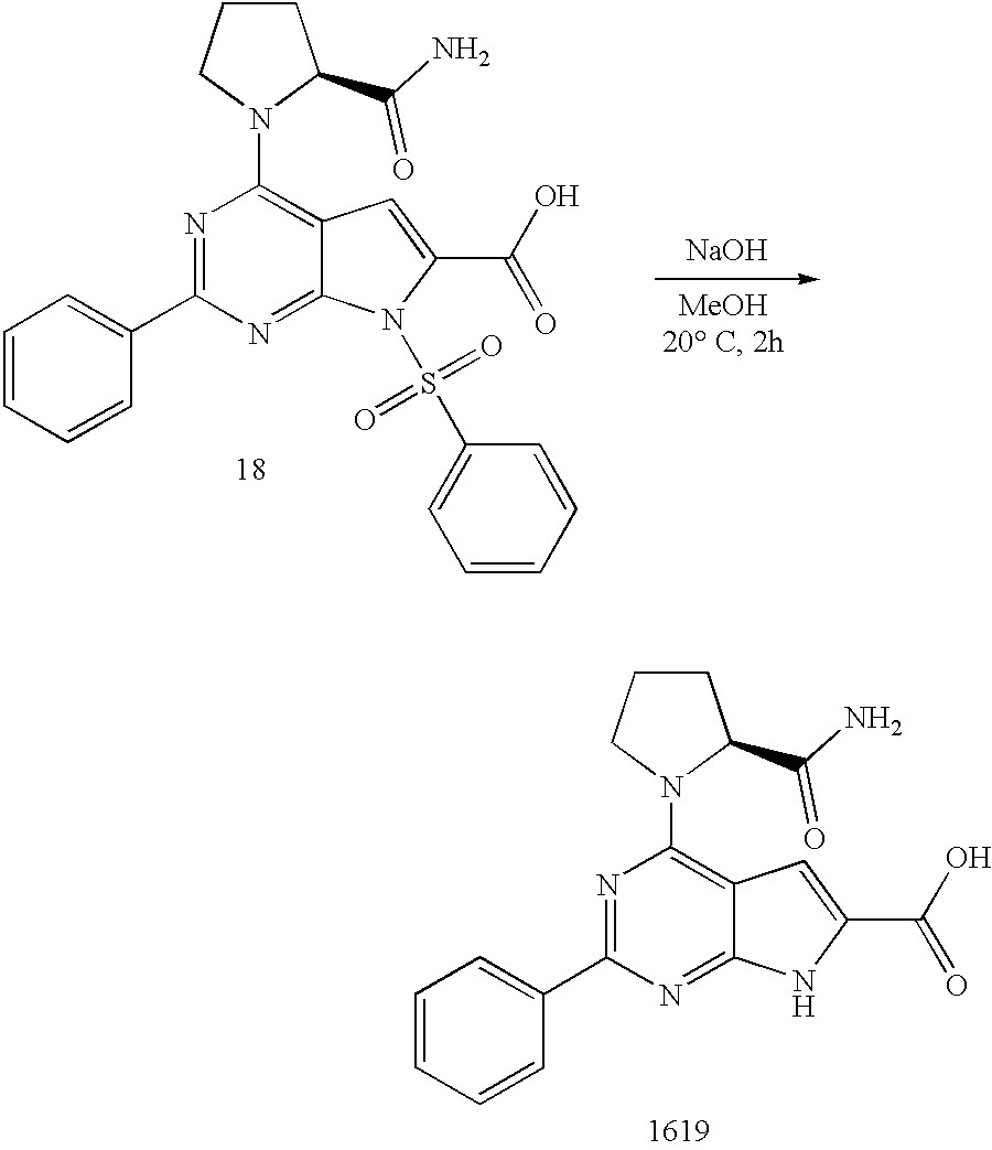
C1=CC=CC(C2=NC(N3CCCC3C(N)=O)=C3C(=N2)NC(C(O)=O)=C3)=C1.[NaOH].C1=CC=CC(C2=NC(N3CCCC3C(N)=O)=C3C(=N2)N(S(C2=CC=CC=C2)(=O)=O)C(C(O)=O)=C3)=C1
